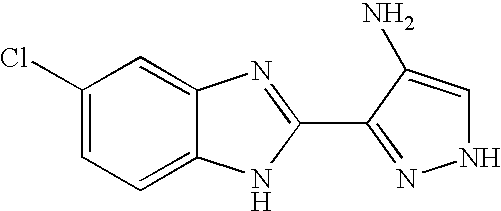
C1(Cl)=CC=C2C(=C1)N=C(C1=NNC=C1N)N2
